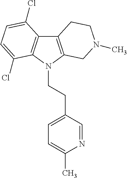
C12=C(N(CCC3=CC=C(C)N=C3)C3=C1C(Cl)=CC=C3Cl)CN(C)CC2
